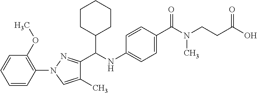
N1(C2=C(OC)C=CC=C2)C=C(C)C(C(NC2=CC=C(C(N(CCC(O)=O)C)=O)C=C2)C2CCCCC2)=N1
